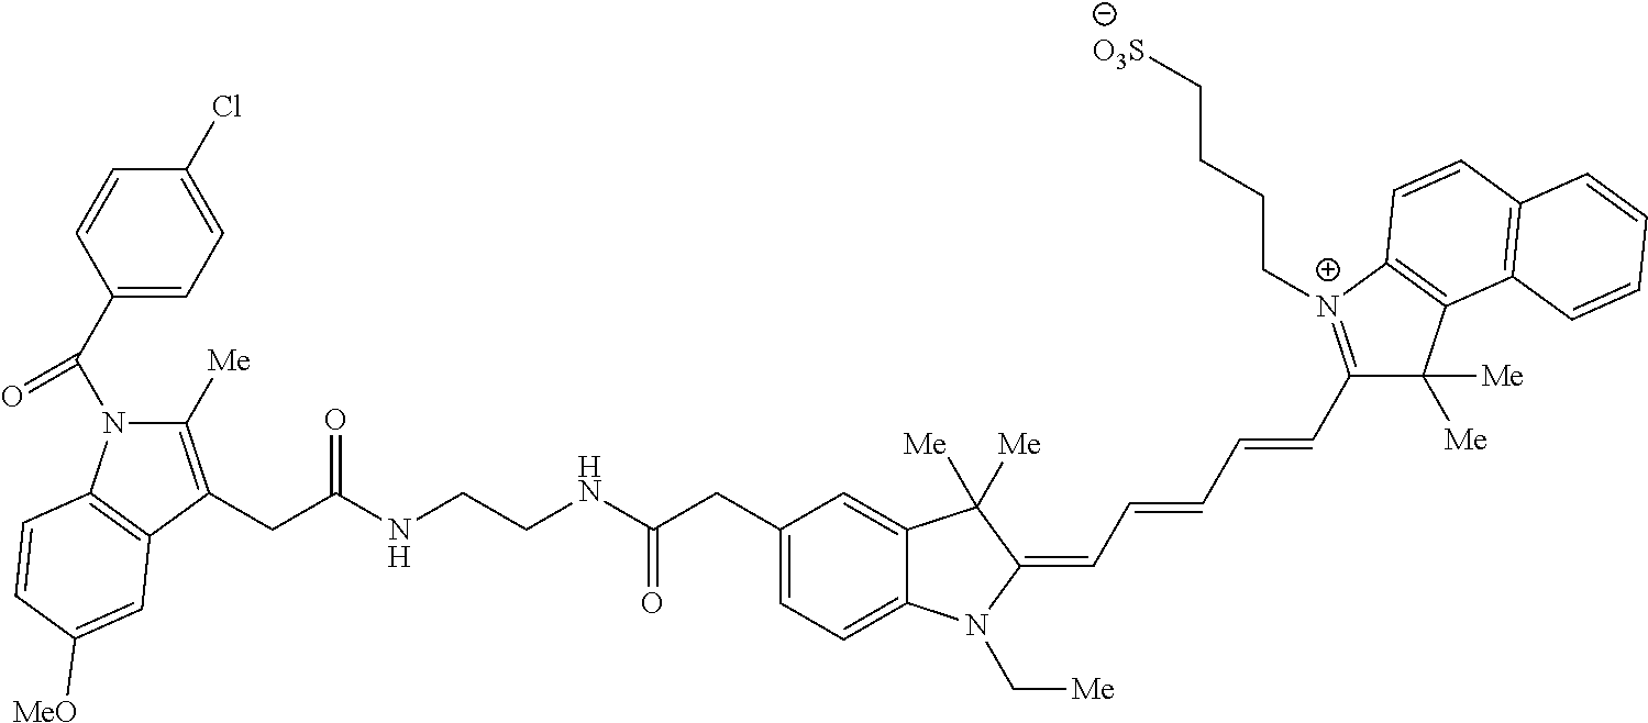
C1(C(N2C([Me])=C(CC(NCCNC(CC3=CC=C4C(=C3)C([Me])([Me])C(=CC=CC=CC3=[N+](CCCC[O3S])C5=C(C3([Me])[Me])C3=C(C=C5)C=CC=C3)N4C[Me])=O)=O)C3=C2C=CC([MeO])=C3)=O)=CC=C(Cl)C=C1
